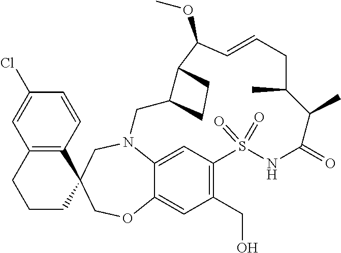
N12C3=CC(=C(CO)C=C3OCC3(C4=C(C=C(Cl)C=C4)CCC3)C1)S(=O)(=O)NC(=O)C(C)C(C)CC=CC(OC)C1C(C2)CC1
